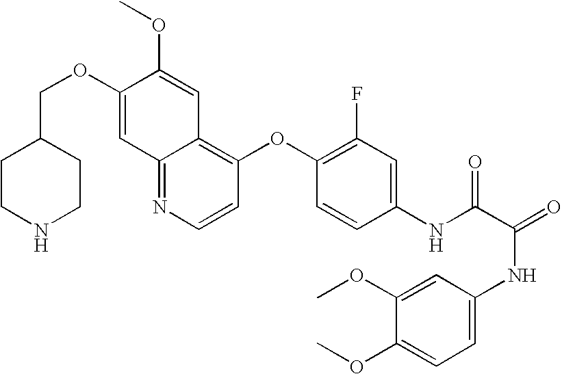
C(OC1=CC2=NC=CC(OC3=C(F)C=C(NC(C(NC4=CC=C(OC)C(OC)=C4)=O)=O)C=C3)=C2C=C1OC)C1CCNCC1
